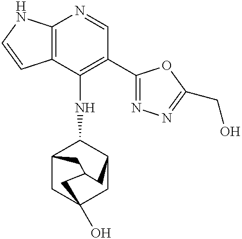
C12=C(NC=C1)N=CC(C1=NN=C(CO)O1)=C2NC1C2CC3(O)CC1CC(C3)C2
